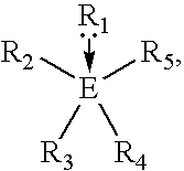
[R2][E]([R5])([R3])([R4])-[R1]
